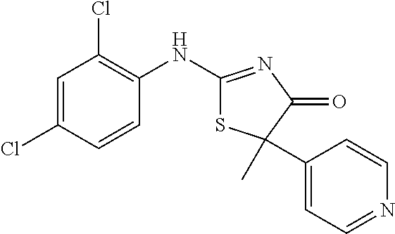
C1(NC2=NC(=O)C(C)(C3=CC=NC=C3)S2)=C(Cl)C=C(Cl)C=C1
